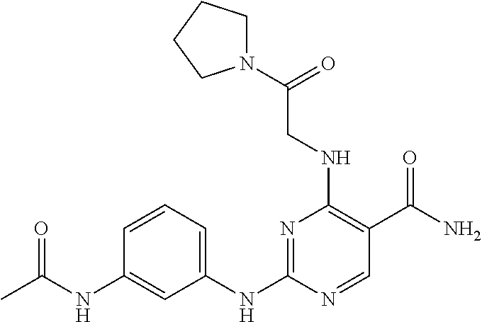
CC(NC1=CC(NC2=NC(NCC(=O)N3CCCC3)=C(C(N)=O)C=N2)=CC=C1)=O
